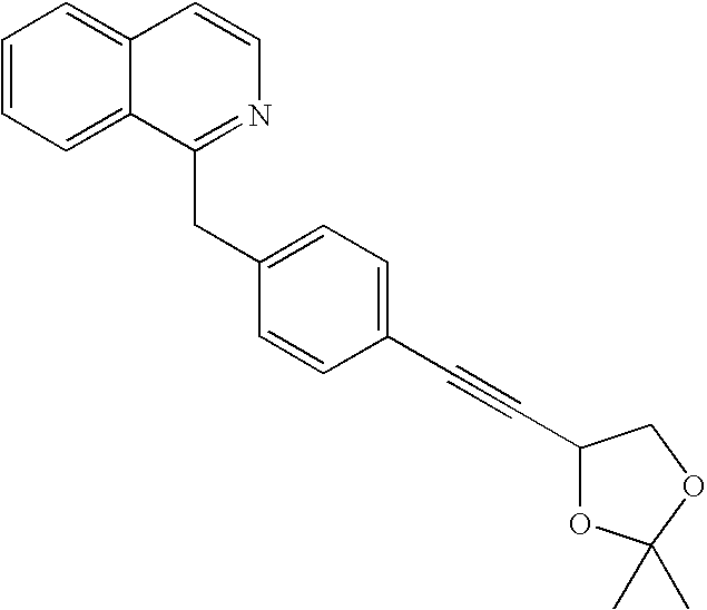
C1=CC=C2C(=C1)C=CN=C2CC1=CC=C(C#CC2OC(C)(C)OC2)C=C1
